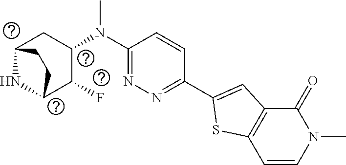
C1(C2=CC3=C(S2)C=CN(C)C3=O)=NN=C(N(C2CC3NC(C2F)CC3)C)C=C1
